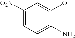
C1([O2N])=CC=C(N)C(O)=C1
